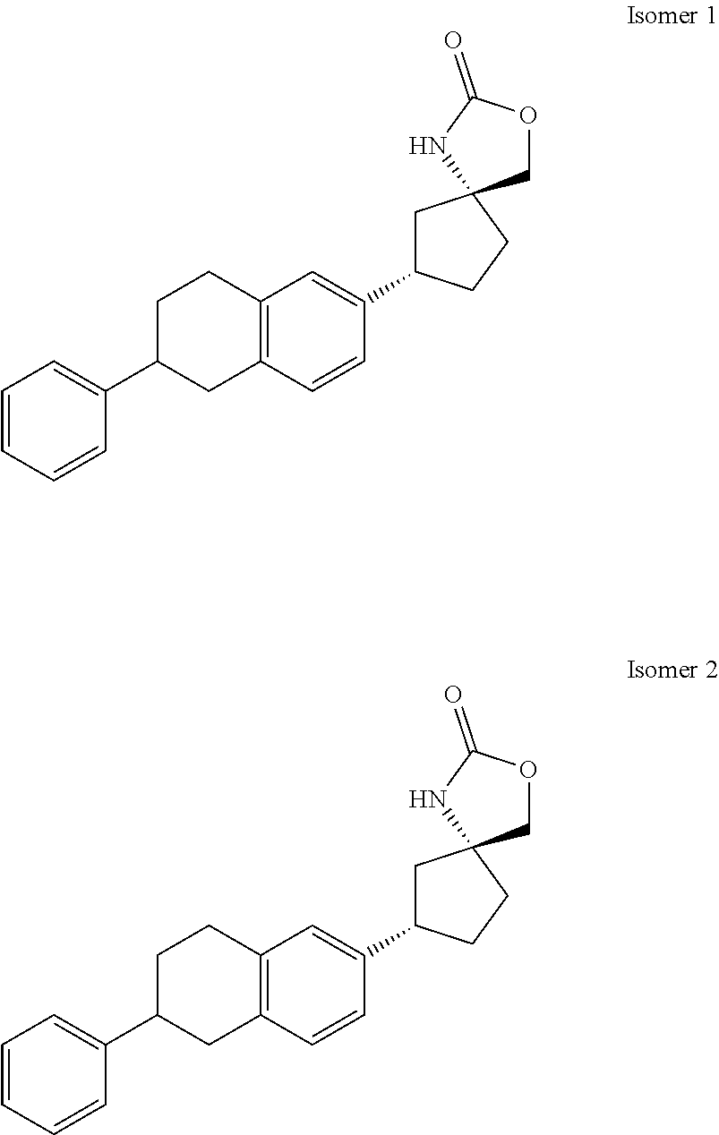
C1=CC=CC(C2CC3=C(CC2)C=C(C2CC4(CC2)COC(=O)N4)C=C3)=C1.C1=CC=CC(C2CC3=C(CC2)C=C(C2CC4(CC2)COC(=O)N4)C=C3)=C1
